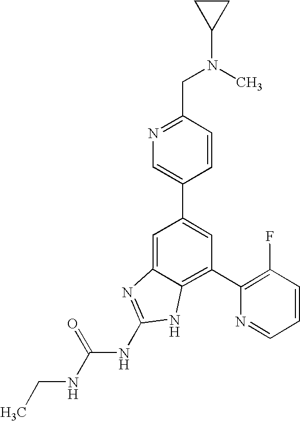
CCNC(NC1=NC2=CC(C3=CN=C(CN(C4CC4)C)C=C3)=CC(C3=C(F)C=CC=N3)=C2N1)=O
